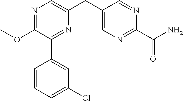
C1(OC)=NC=C(CC2=CN=C(C(N)=O)N=C2)N=C1C1=CC(Cl)=CC=C1
